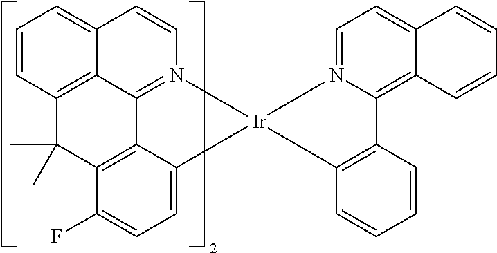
C12=CC=CC3=C1C1=N(C=C2)[Ir]2(C4=CC=C(F)C(=C14)C3(C)C)C1=C(C3=C4C(=CC=N32)C=CC=C4)C=CC=C1
